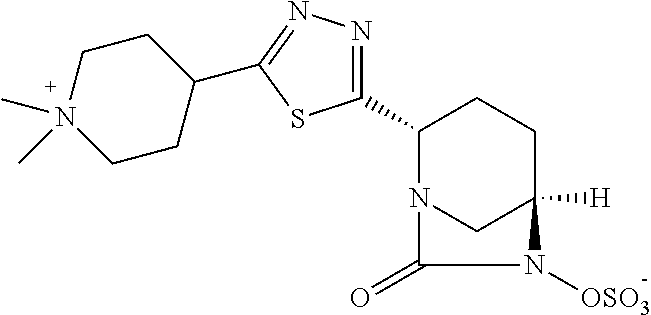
C1(C2=NN=C(C3CCN(C)(C)CC3)S2)N2CC([H])(CC1)N([OSO3])C2=O
